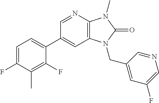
C1(C2=CC=C(F)C(C)=C2F)=CC2=C(N=C1)N(C)C(=O)N2CC1=CC(F)=CN=C1
